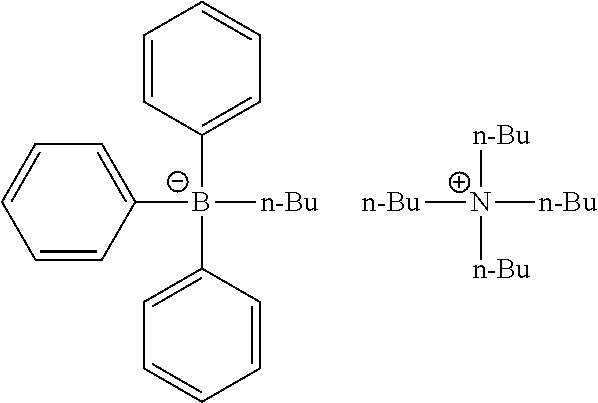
C1=CC([B-]([n-Bu])(C2=CC=CC=C2)C2=CC=CC=C2)=CC=C1.[n-Bu][N+]([n-Bu])([n-Bu])[n-Bu]
